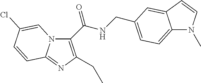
C1(C(NCC2=CC=C3N(C)C=CC3=C2)=O)=C(CC)N=C2N1C=C(Cl)C=C2
